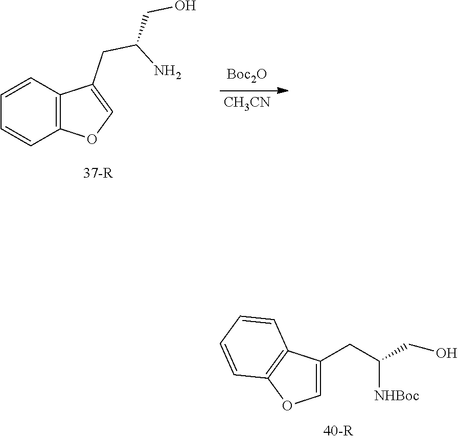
C1=C(CC([NHBoc])CO)C2=C(O1)C=CC=C2.[Boc2O].[CH3CN].C1=CC2=C(C=C1)OC=C2CC(N)CO
